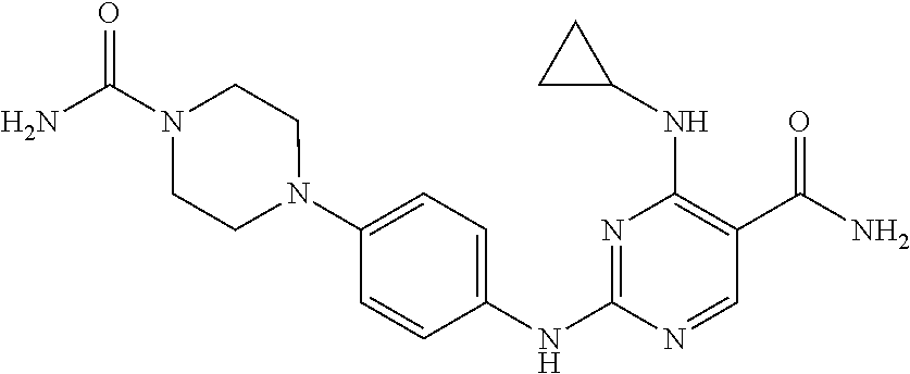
N1=C(NC2=CC=C(N3CCN(C(N)=O)CC3)C=C2)N=CC(C(N)=O)=C1NC1CC1
